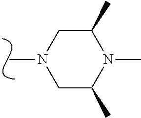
C1C(C)N(C)C(C)CN1C
